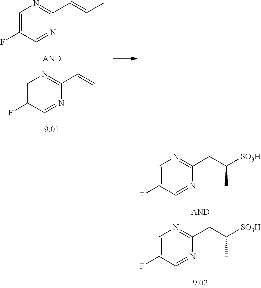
C1=C(F)C=NC(C=CC)=N1.C1=C(F)C=NC(C=CC)=N1.C1=C(F)C=NC(CC([SO3H])C)=N1.C1=C(F)C=NC(CC([SO3H])C)=N1
